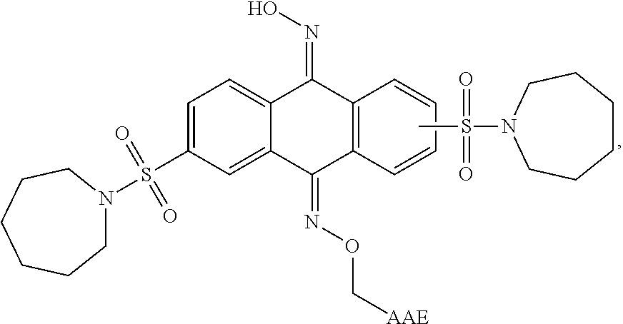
CS(N1CCCCCC1)(=O)=O.S(C1=CC=C2C(=C1)C(=NOC[AAE])C1=C(C2=NO)C=CC=C1)(=O)(=O)N1CCCCCC1
